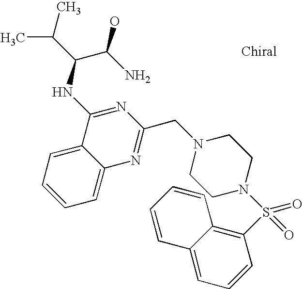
C1=C2C(=CC=C1)N=C(CN1CCN(S(=O)(=O)C3=C4C(=CC=C3)C=CC=C4)CC1)N=C2NC(C(N)O)C(C)C
